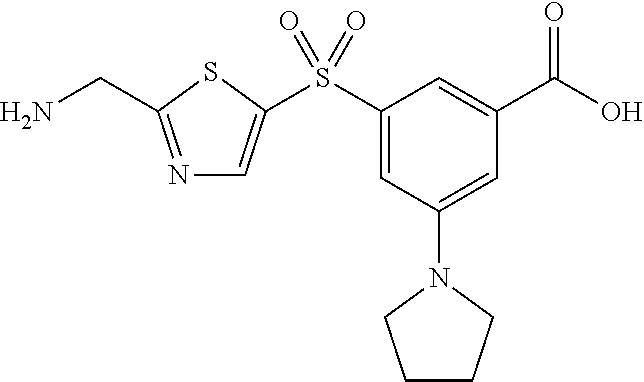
N1=C(CN)SC(S(C2=CC(N3CCCC3)=CC(C(O)=O)=C2)(=O)=O)=C1
